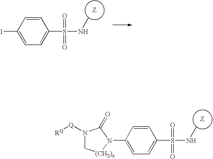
C1=CC(N2C(=O)N([Q][RQ])C[(CH2)x]2)=CC=C1S(=O)(=O)NC.C1=CC(I)=CC=C1S(=O)(=O)NC
